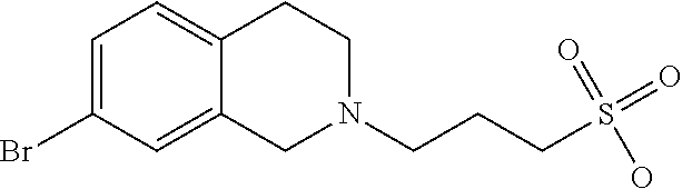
C12=CC(Br)=CC=C1CCN(CCCS(=O)(=O)O)C2
